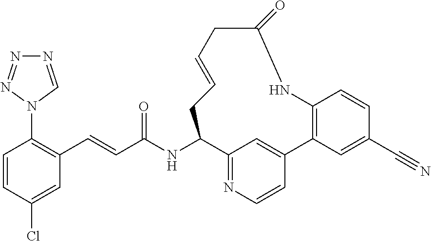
C(=CC1=C(N2C=NN=N2)C=CC(Cl)=C1)C(NC1C2=NC=CC(=C2)C2=C(C=CC(C#N)=C2)NC(=O)CC=CC1)=O
